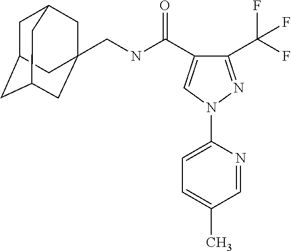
C1C2CC3CC(CNC(C4=CN(C5=CC=C(C)C=N5)N=C4C(F)(F)F)=O)(CC1C3)C2
